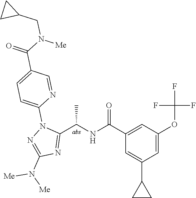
C1(C(=O)NC(C2=NC(N([Me])[Me])=NN2C2=CC=C(C(=O)N([Me])CC3CC3)C=N2)C)=CC(OC(F)(F)F)=CC(C2CC2)=C1
